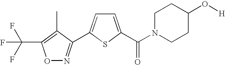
C1=C(C(N2CCC(O[H])CC2)=O)SC(C2=NOC(C(F)(F)F)=C2C)=C1
